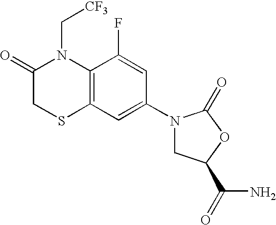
C12=C(C(F)=CC(N3CC(C(N)=O)OC3=O)=C1)N(C[CF3])C(=O)CS2
